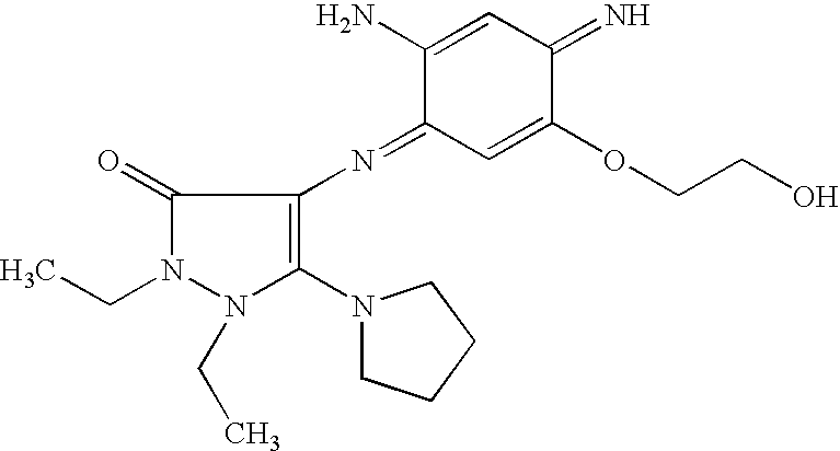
C1(=O)N(CC)N(CC)C(N2CCCC2)=C1N=C1C=C(OCCO)C(=N)C=C1N
